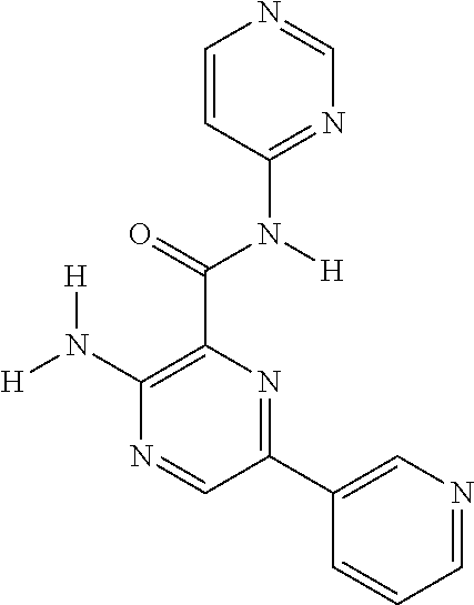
C1(N([H])[H])=C(C(N(C2=NC=NC=C2)[H])=O)N=C(C2=CN=CC=C2)C=N1
